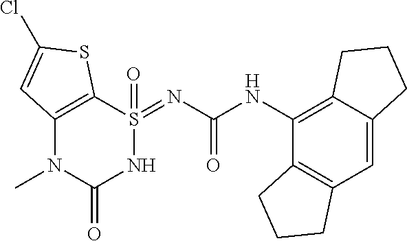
C12=C(C=C3C(=C1NC(=O)N=S1(=O)C4=C(N(C)C(=O)N1)C=C(Cl)S4)CCC3)CCC2
